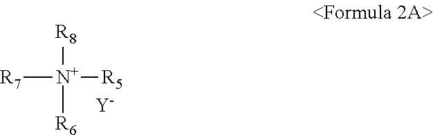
[R7][N+]([R5])([R8])[R6].[Y]
